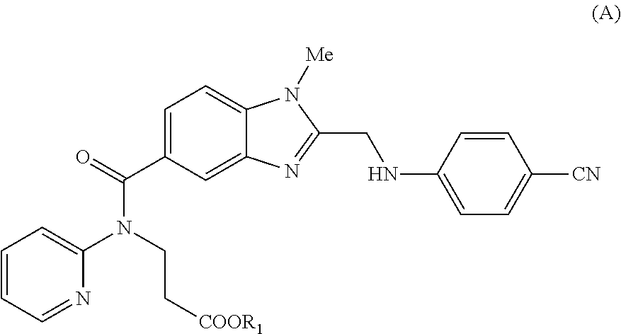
C1=CC=NC(N(CC[COOR1])C(=O)C2=CC=C3C(=C2)N=C(CNC2=CC=C([CN])C=C2)N3[Me])=C1
